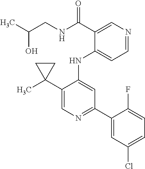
C1(C2=CN=C(C3=CC(Cl)=CC=C3F)C=C2NC2=CC=NC=C2C(=O)NCC(O)C)(C)CC1
